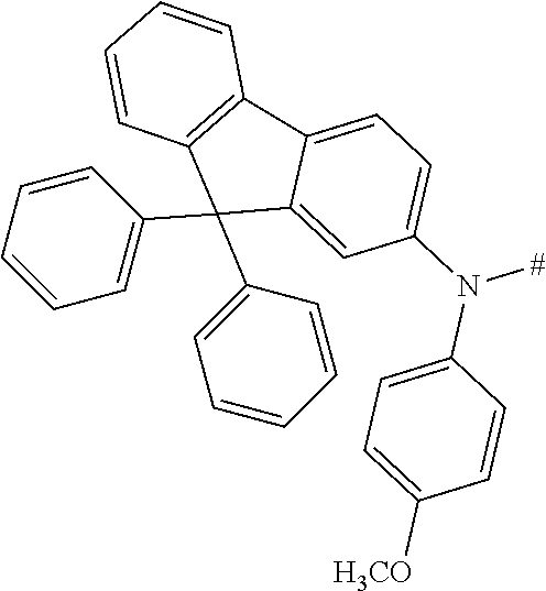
C1(N(C2=CC=C([H3CO])C=C2)[#])=CC=C2C(=C1)C(C1=CC=CC=C1)(C1=CC=CC=C1)C1=C2C=CC=C1
